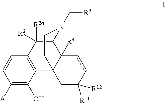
C1([A])=C(O)C2=C(C=C1)C([R2a])([R2])C1C3([R4])C2(CCN1C[R3])CC([R11])([R12])cc3
